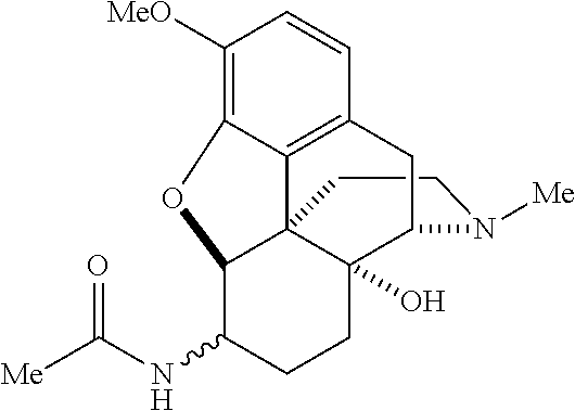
C1CN([Me])C2C3(O)C14C1=C(C=CC([MeO])=C1OC4C(NC([Me])=O)CC3)C2
